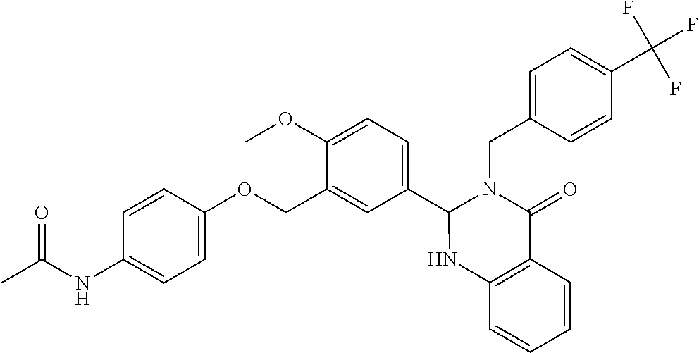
C1=C(NC(C)=O)C=CC(OCC2=CC(C3N(CC4=CC=C(C(F)(F)F)C=C4)C(=O)C4=C(N3)C=CC=C4)=CC=C2OC)=C1
